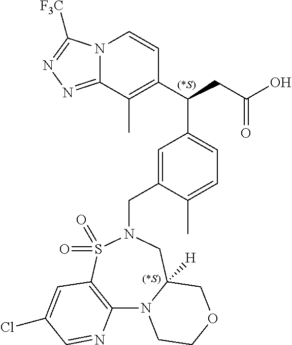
N12C(=NN=C1[F3C])C(C)=C(C(CC(O)=O)C1=CC=C(C)C(CN3S(=O)(=O)C4=C(N5C([H])(C3)COCC5)N=CC(Cl)=C4)=C1)C=C2
